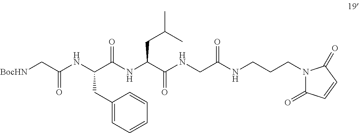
[BocHN]CC(NC(C(NC(C(NCC(NCCCN1C(=O)C=CC1=O)=O)=O)CC(C)C)=O)CC1=CC=CC=C1)=O
